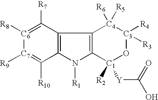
[C6]1([R8])=C([R7])C2=C(C([R10])=[C7]1[R9])N([R1])C1=C2[C4]([R6])([R5])[C3]([R4])([R3])O[C1]1([R2])[Y]C(O)=O
